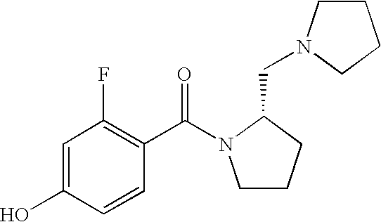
C1CCC(CN2CCCC2)N1C(C1=C(F)C=C(O)C=C1)=O
